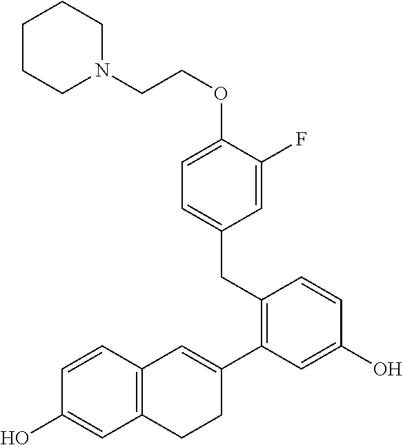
C1CCN(CCOC2=CC=C(CC3=C(C4=CC5=C(CC4)C=C(O)C=C5)C=C(O)C=C3)C=C2F)CC1
